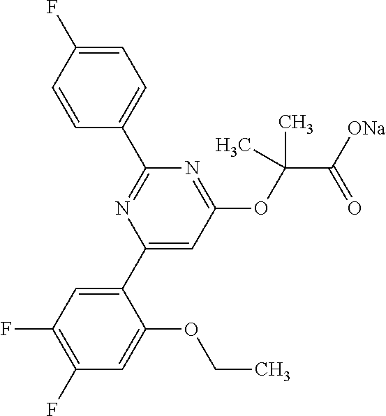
C1=C(F)C=CC(C2=NC(C3=CC(F)=C(F)C=C3OCC)=CC(OC(C([ONa])=O)(C)C)=N2)=C1
